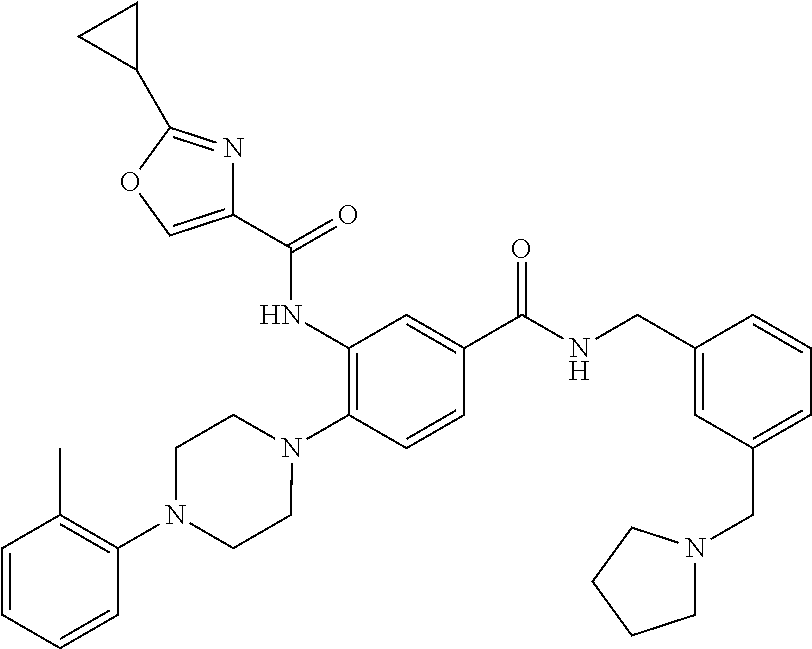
C1(NC(=O)C2=COC(C3CC3)=N2)=C(N2CCN(C3=C(C)C=CC=C3)CC2)C=CC(C(NCC2=CC(CN3CCCC3)=CC=C2)=O)=C1
